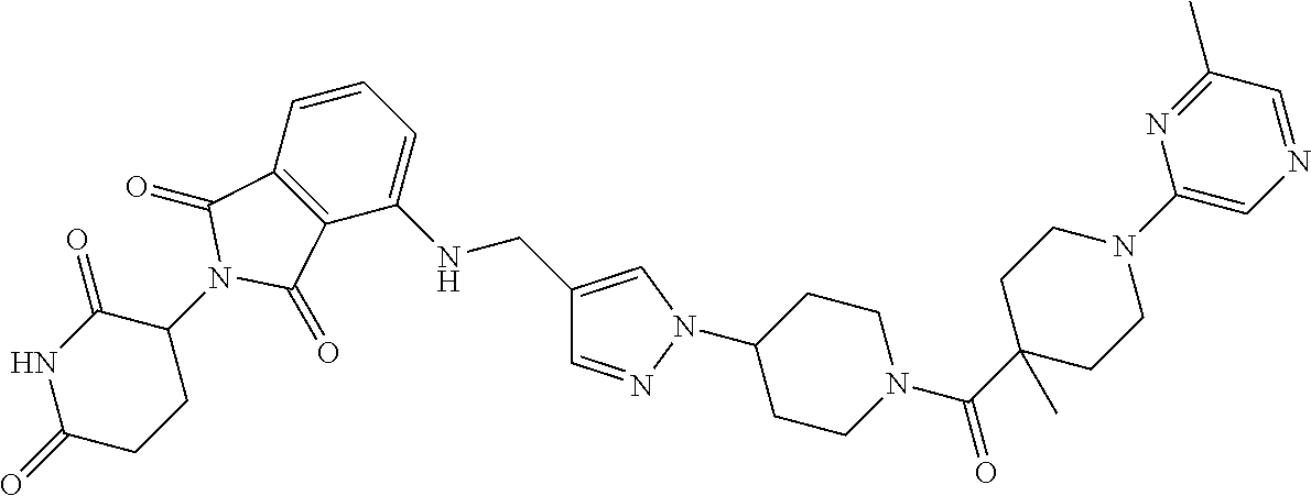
C12=C(C=CC=C1NCC1=CN(C3CCN(C(=O)C4(C)CCN(C5=CN=CC(C)=N5)CC4)CC3)N=C1)C(=O)N(C1C(=O)NC(=O)CC1)C2=O
